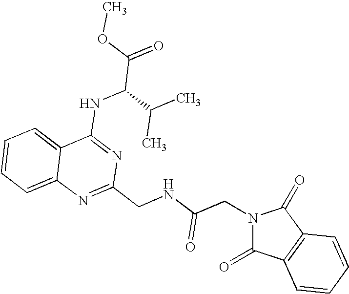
C12=CC=CC=C1N=C(CNC(CN1C(=O)C3=C(C1=O)C=CC=C3)=O)N=C2NC(C(=O)OC)C(C)C
